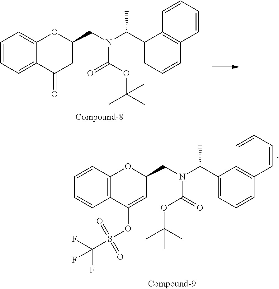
C1=CC=C2C(=C1)OC(CN(C(C1=CC=CC3=C1C=CC=C3)C)C(OC(C)(C)C)=O)CC2=O.C1=CC2=C(C=C1)C(OS(C(F)(F)F)(=O)=O)=CC(CN(C(C1=CC=CC3=C1C=CC=C3)C)C(=O)OC(C)(C)C)O2
